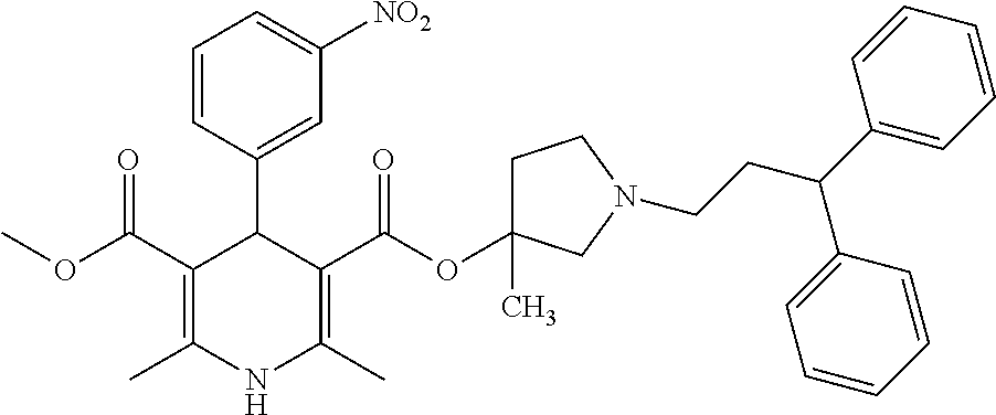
C1=CC(C2C(C(OC)=O)=C(C)NC(C)=C2C(OC2(C)CCN(CCC(C3=CC=CC=C3)C3=CC=CC=C3)C2)=O)=CC([NO2])=C1
